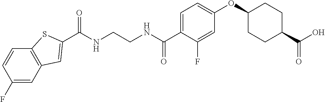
C(NCCNC(C1=CC=C(OC2CCC(C(O)=O)CC2)C=C1F)=O)(=O)C1=CC2=C(C=CC(F)=C2)S1
